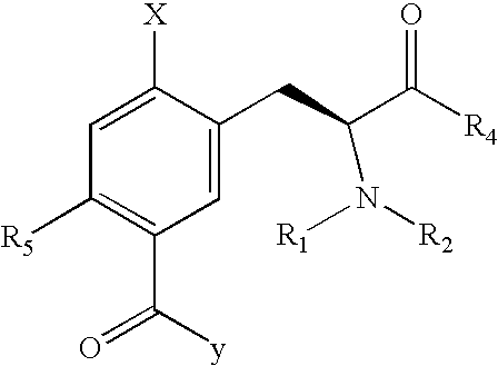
C1=C(CC(N([R1])[R2])C(=O)[R4])C([X])=CC([R5])=C1C([y])=O
